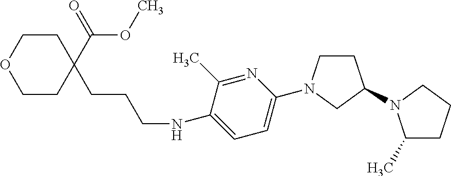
O1CCC(CCCNC2=CC=C(N3CCC(N4C(C)CCC4)C3)N=C2C)(C(OC)=O)CC1
